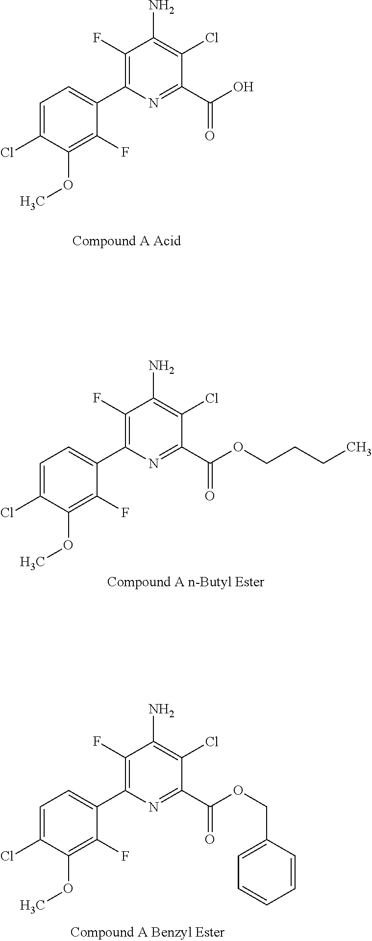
C1(F)=C(C2=CC=C(Cl)C(OC)=C2F)N=C(C(OCC2=CC=CC=C2)=O)C(Cl)=C1N.C1(F)=C(C2=CC=C(Cl)C(OC)=C2F)N=C(C(O)=O)C(Cl)=C1N.C1(F)=C(C2=CC=C(Cl)C(OC)=C2F)N=C(C(OCCCC)=O)C(Cl)=C1N
